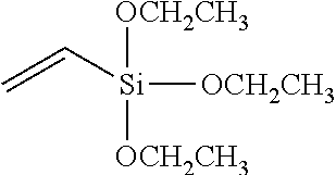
[OCH2CH3][Si]([OCH2CH3])(C=C)[OCH2CH3]
